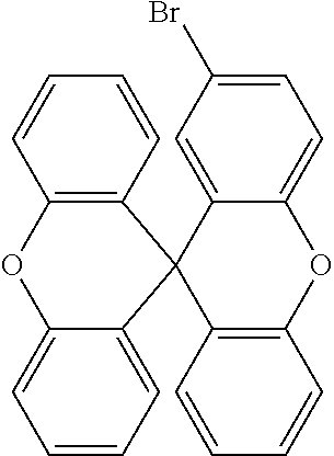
C1=CC2=C(C=C1)C1(C3=CC=CC=C3O2)C2=CC(Br)=CC=C2OC2=C1C=CC=C2
